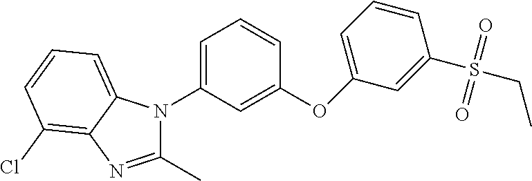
C1(OC2=CC=CC(S(CC)(=O)=O)=C2)=CC(N2C(C)=NC3=C(Cl)C=CC=C23)=CC=C1
